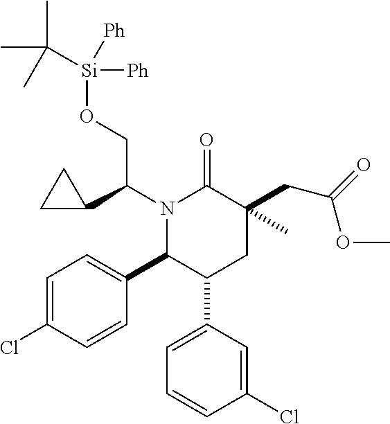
C1=C(Cl)C=CC(C2C(C3=CC=CC(Cl)=C3)CC(CC(OC)=O)(C)C(=O)N2C(CO[Si](C(C)(C)C)([Ph])[Ph])C2CC2)=C1
